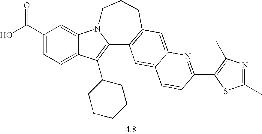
C1(C(O)=O)=CC=C2C(=C1)N1C(=C2C2CCCCC2)C2=C(C=C3C(=C2)C=CC(C2=C(C)N=C(C)S2)=N3)CCC1
